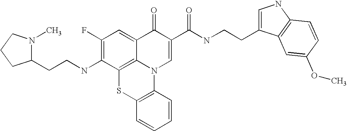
C1(F)=C(NCCC2N(C)CCC2)C2=C3C(=C1)C(=O)C(C(NCCC1=CNC4=C1C=C(OC)C=C4)=O)=CN3C1=C(S2)C=CC=C1
